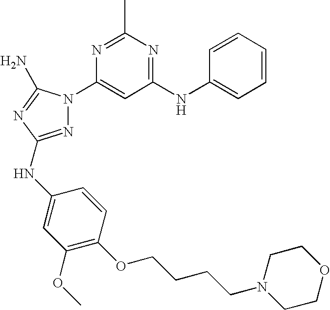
N1=C(NC2=CC(OC)=C(OCCCCN3CCOCC3)C=C2)N=C(N)N1C1=CC(NC2=CC=CC=C2)=NC(C)=N1
